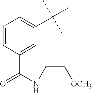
C1=CC(C(NCC[OCH3])=O)=CC(C(C)(C)C)=C1
